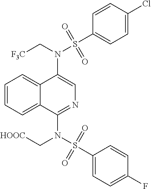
N(C1=CN=C(N(S(C2=CC=C(F)C=C2)(=O)=O)C[HOOC])C2=CC=CC=C12)(C[F3C])S(C1=CC=C(Cl)C=C1)(=O)=O
